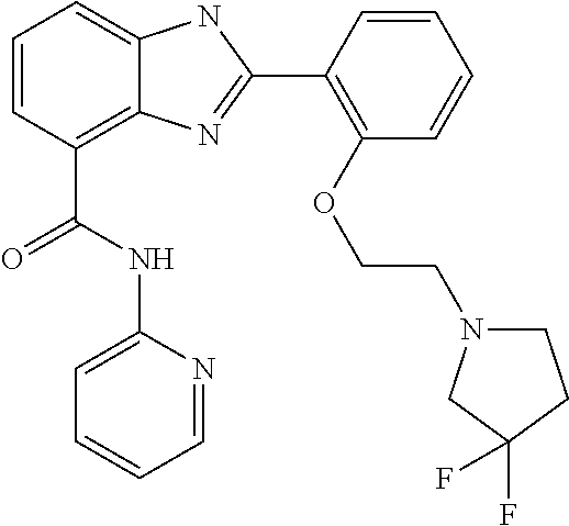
C1=CC(C(NC2=CC=CC=N2)=O)=C2C(=C1)NC(C1=C(OCCN3CCC(F)(F)C3)C=CC=C1)=N2
